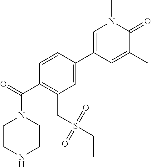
C1(C(=O)N2CCNCC2)=C(CS(CC)(=O)=O)C=C(C2=CN(C)C(=O)C(C)=C2)C=C1
